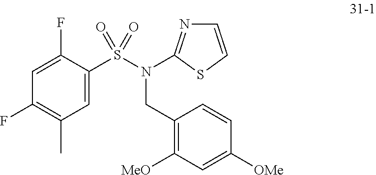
C1=C(F)C(S(=O)(=O)N(CC2=C([MeO])C=C([OMe])C=C2)C2=NC=CS2)=CC(C)=C1F
